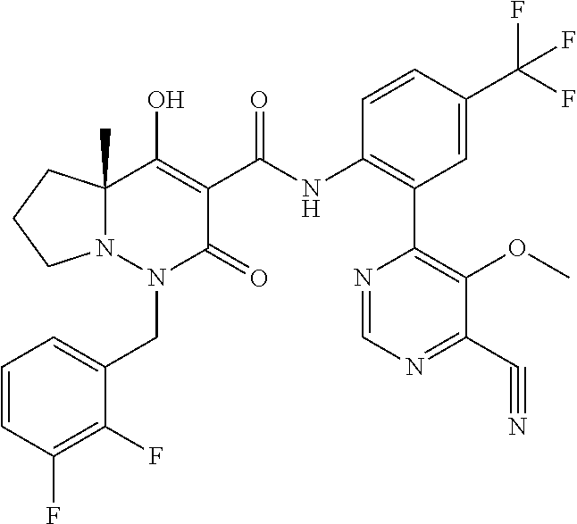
C1=CC(F)=C(F)C(CN2C(=O)C(C(=O)NC3=C(C4=C(OC)C(C#N)=NC=N4)C=C(C(F)(F)F)C=C3)=C(O)C3(C)N2CCC3)=C1
